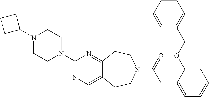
N1(C2CCC2)CCN(C2=NC=C3C(=N2)CCN(C(=O)CC2=CC=CC=C2OCC2=CC=CC=C2)CC3)CC1
